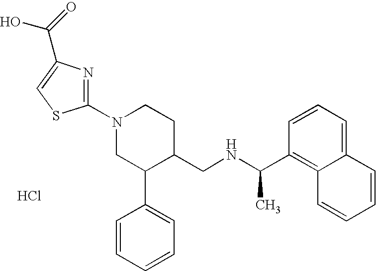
Cl.C1(N2CC(C3=CC=CC=C3)C(CNC(C)C3=C4C(=CC=C3)C=CC=C4)CC2)=NC(C(=O)O)=CS1
